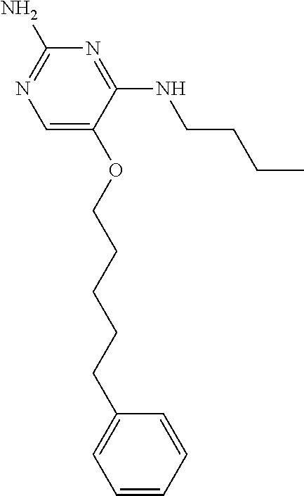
C1(N)=NC=C(OCCCCCC2=CC=CC=C2)C(NCCCC)=N1
